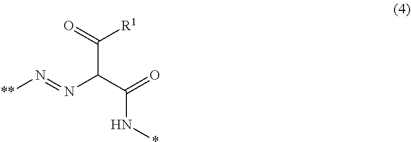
C(C(=O)[R1])(C(=O)N*)N=N[**]
